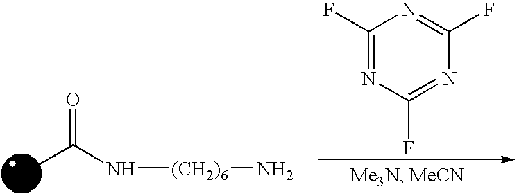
O=C(N[(CH2)6]N)C.C1(F)=NC(F)=NC(F)=N1
